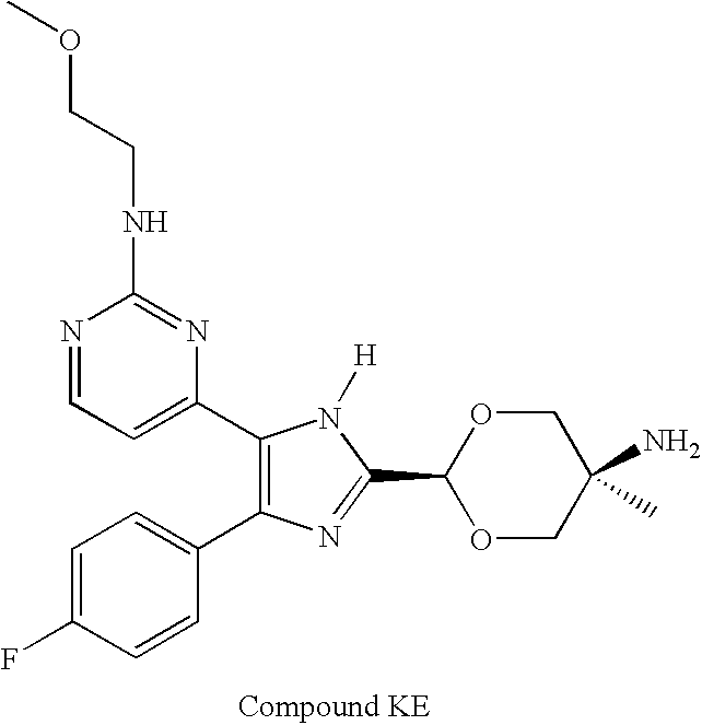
C1=C(F)C=CC(C2=C(C3=CC=NC(NCCOC)=N3)N([H])C(C3OCC(N)(C)CO3)=N2)=C1
